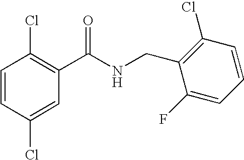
C1(C(NCC2=C(Cl)C=CC=C2F)=O)=C(Cl)C=CC(Cl)=C1
